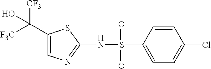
C1(C([F3C])([CF3])O)=CN=C(NS(C2=CC=C(Cl)C=C2)(=O)=O)S1
